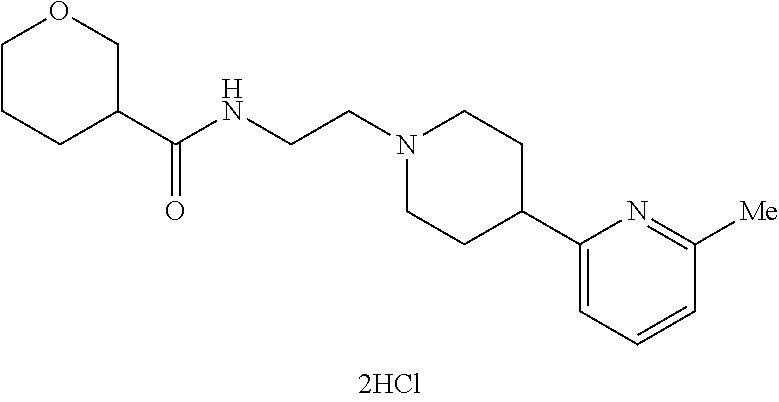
C(NCCN1CCC(C2=CC=CC([Me])=N2)CC1)(=O)C1CCCOC1
